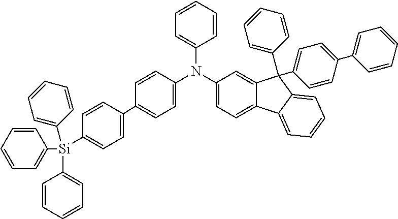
C1(N(C2=CC=C(C3=CC=C([Si](C4=CC=CC=C4)(C4=CC=CC=C4)C4=CC=CC=C4)C=C3)C=C2)C2=CC=CC=C2)=CC=C2C(=C1)C(C1=CC=CC=C1)(C1=CC=C(C3=CC=CC=C3)C=C1)C1=CC=CC=C21
